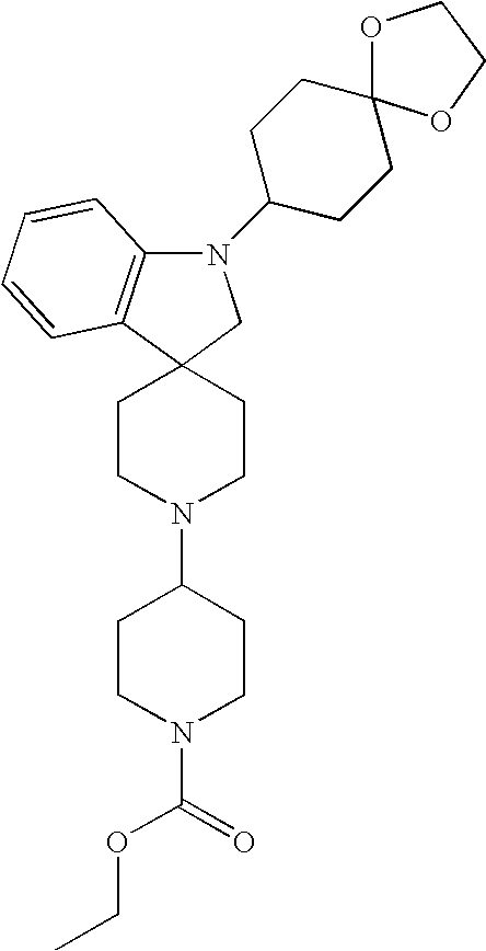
N1(C2CCC3(CC2)OCCO3)C2=C(C3(C1)CCN(C1CCN(C(OCC)=O)CC1)CC3)C=CC=C2
